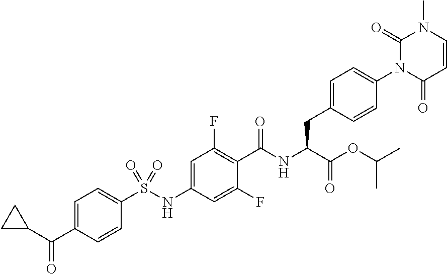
C1=CC(=O)N(C2=CC=C(CC(C(=O)OC(C)C)NC(=O)C3=C(F)C=C(NS(C4=CC=C(C(=O)C5CC5)C=C4)(=O)=O)C=C3F)C=C2)C(=O)N1C
